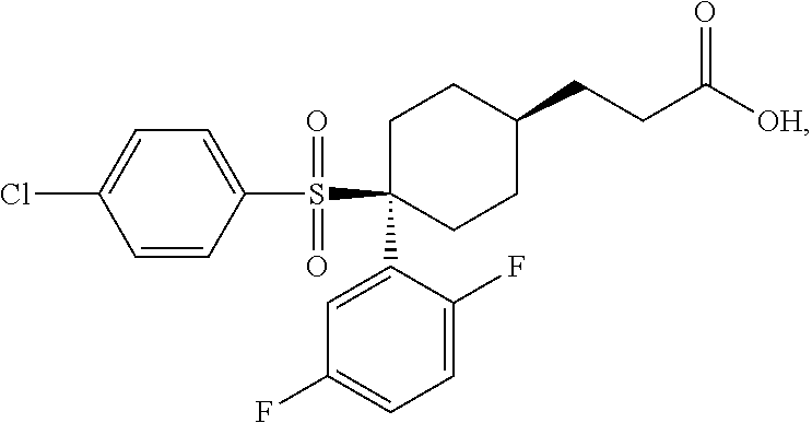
C1=CC(S(=O)(=O)C2(C3=CC(F)=CC=C3F)CCC(CCC([OH])=O)CC2)=CC=C1Cl
